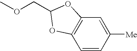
C(OC)C1OC2=C(C=CC([Me])=C2)O1
